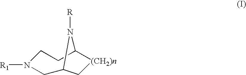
[R1]N1CCC2[(CH2)n]CC(C1)N2[R]
